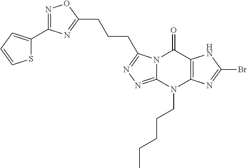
N1=C(C2=CC=CS2)N=C(CCCC2=NN=C3N2C(=O)C2=C(N3CCCCC)N=C(Br)N2)O1
